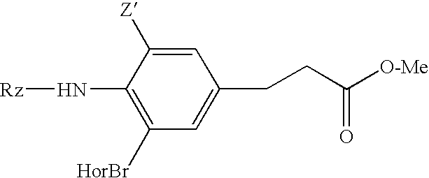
C1([HorBr])=C(N[Rz])C([Z])=CC(CCC(=O)[O-Me])=C1
